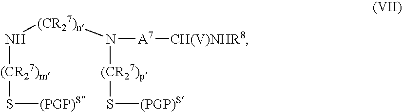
[(CR27)p](N([(CR27)n]N[(CR27)m]S[(PGP)S])[A7][CH(V)NHR8])S[(PGP)S]
